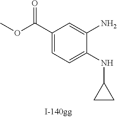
C1(C(OC)=O)=CC=C(NC2CC2)C(N)=C1
